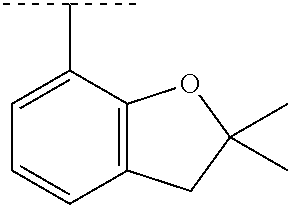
C1=C(C(C)C)C2=C(C=C1)CC(C)(C)O2
